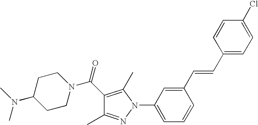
C1(C(=O)N2CCC(N(C)C)CC2)=C(C)N(C2=CC=CC(C=CC3=CC=C(Cl)C=C3)=C2)N=C1C
